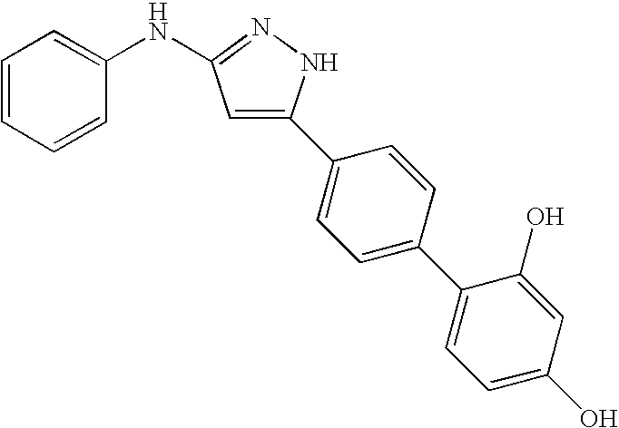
C1=CC=CC(NC2=NNC(C3=CC=C(C4=CC=C(O)C=C4O)C=C3)=C2)=C1
